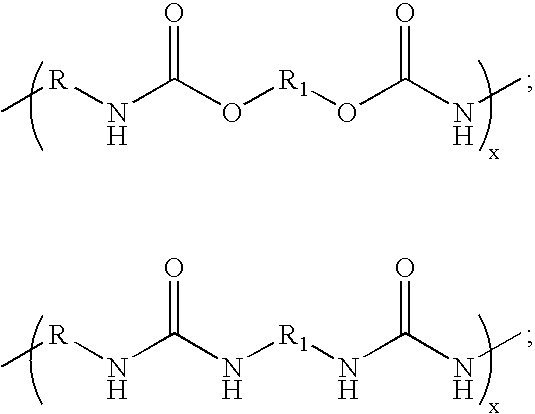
C[R]NC(O[R1]OC(NC)=O)=O.C[R]NC(N[R1]NC(NC)=O)=O
